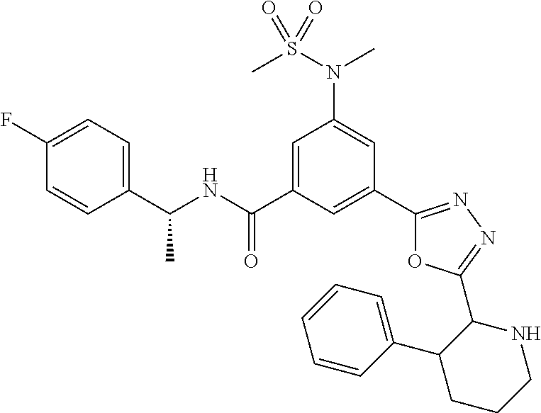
C1(C(NC(C2=CC(N(C)S(C)(=O)=O)=CC(C3=NN=C(C4NCCCC4C4=CC=CC=C4)O3)=C2)=O)C)=CC=C(F)C=C1
